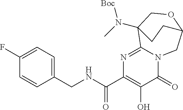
N1=C2N(C(=O)C(O)=C1C(NCC1=CC=C(F)C=C1)=O)CC1OCC2(N(C)[Boc])CC1
